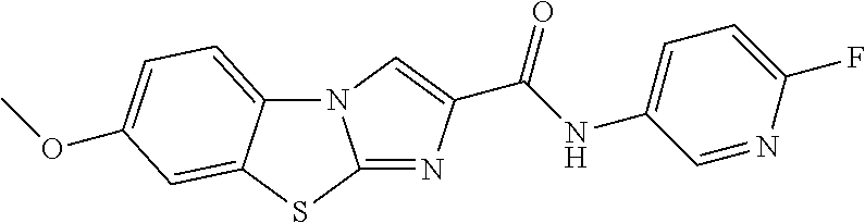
N12C3=CC=C(OC)C=C3SC1=NC(C(NC1=CC=C(F)N=C1)=O)=C2
